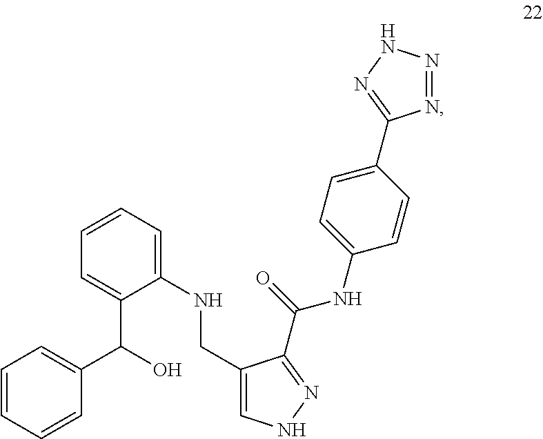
C1=CC=CC(C(C2=CC=CC=C2NCC2=CNN=C2C(NC2=CC=C(C3=NNN=N3)C=C2)=O)O)=C1
